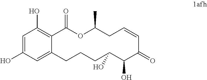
C1(O)=CC(O)=C2C(=C1)CCCC(O)C(O)C(=O)C=CCC(C)OC2=O
